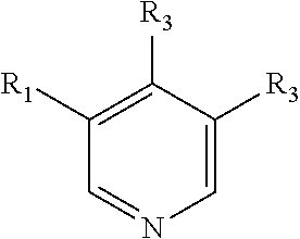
C1=C([R3])C([R3])=C([R1])C=N1
